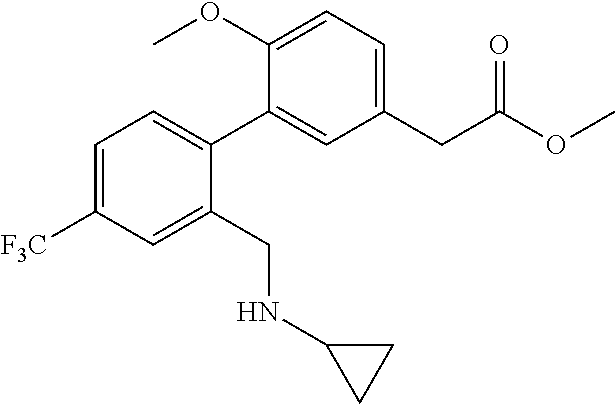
C1=C([F3C])C=C(CNC2CC2)C(C2=CC(CC(=O)OC)=CC=C2OC)=C1
